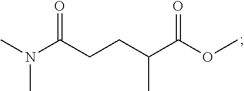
CN(C(CCC(C(OC)=O)C)=O)C
